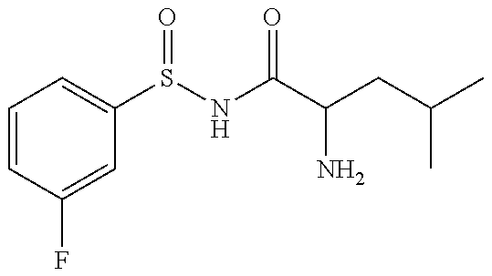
C1=CC(F)=CC(S(NC(C(CC(C)C)N)=O)=O)=C1
